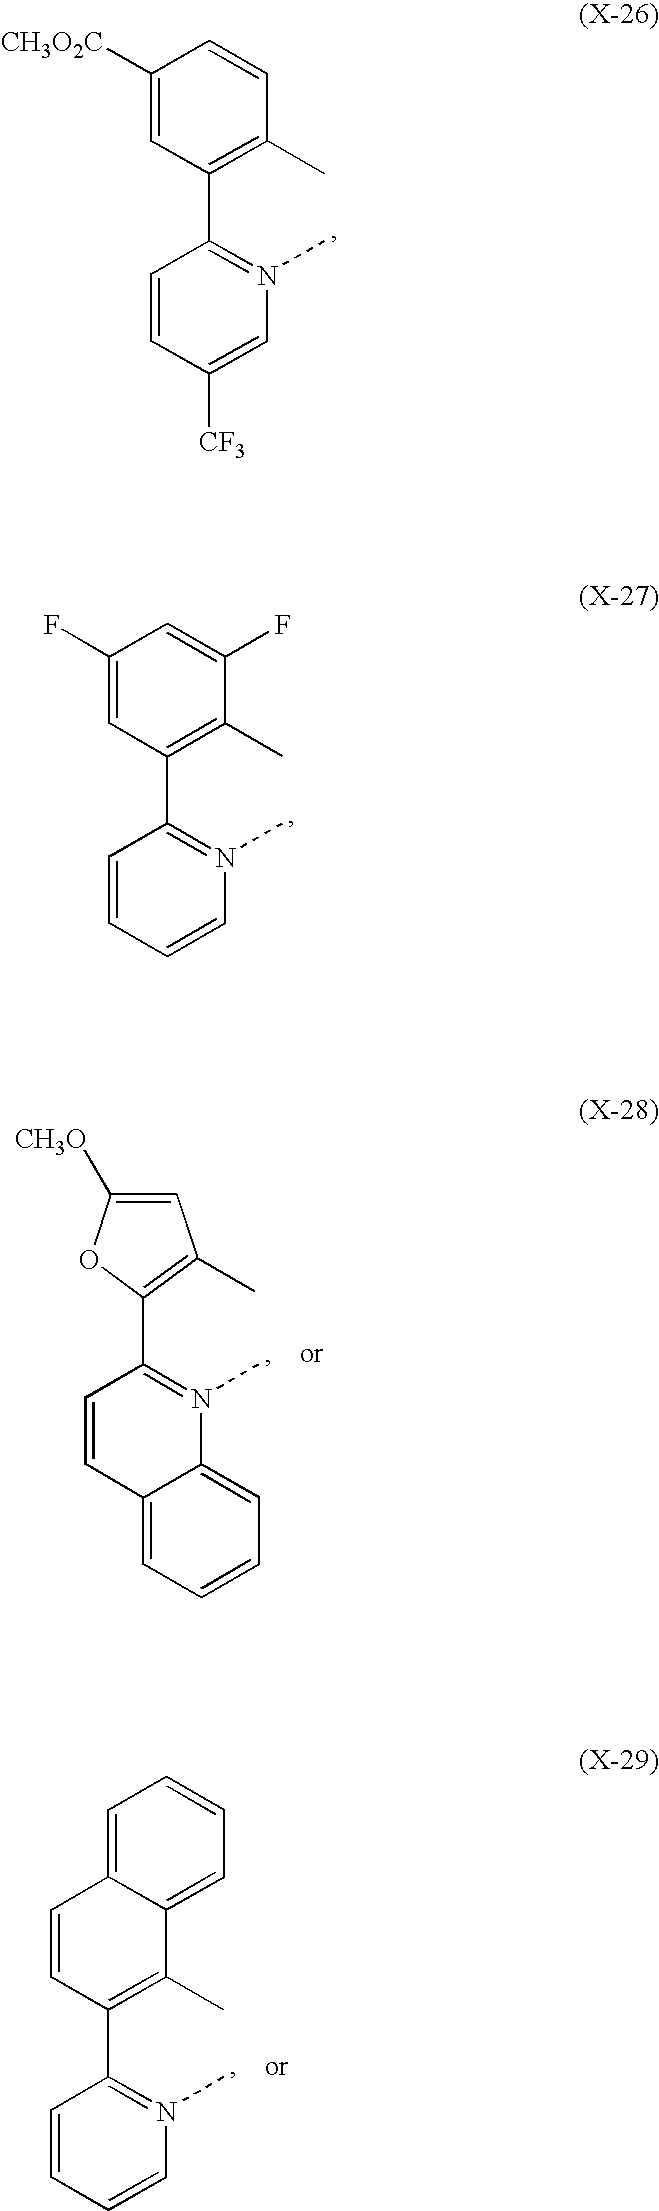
C1(C2=C(C)C=CC([CH3O2C])=C2)=N(C)C=C([CF3])C=C1.C1(C2=C(C)C(F)=CC(F)=C2)=N(C)C=CC=C1.C1(C2=C(C)C=C([CH3O])O2)=N(C)C2=CC=CC=C2C=C1.C1(C2=C(C)C3=CC=CC=C3C=C2)=N(C)C=CC=C1
